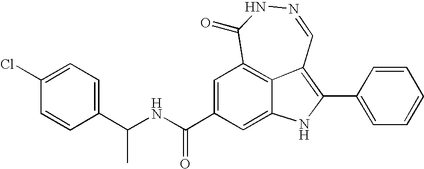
N1=CC2=C(C3=CC=CC=C3)NC3=CC(C(NC(C4=CC=C(Cl)C=C4)C)=O)=CC(=C23)C(=O)N1
